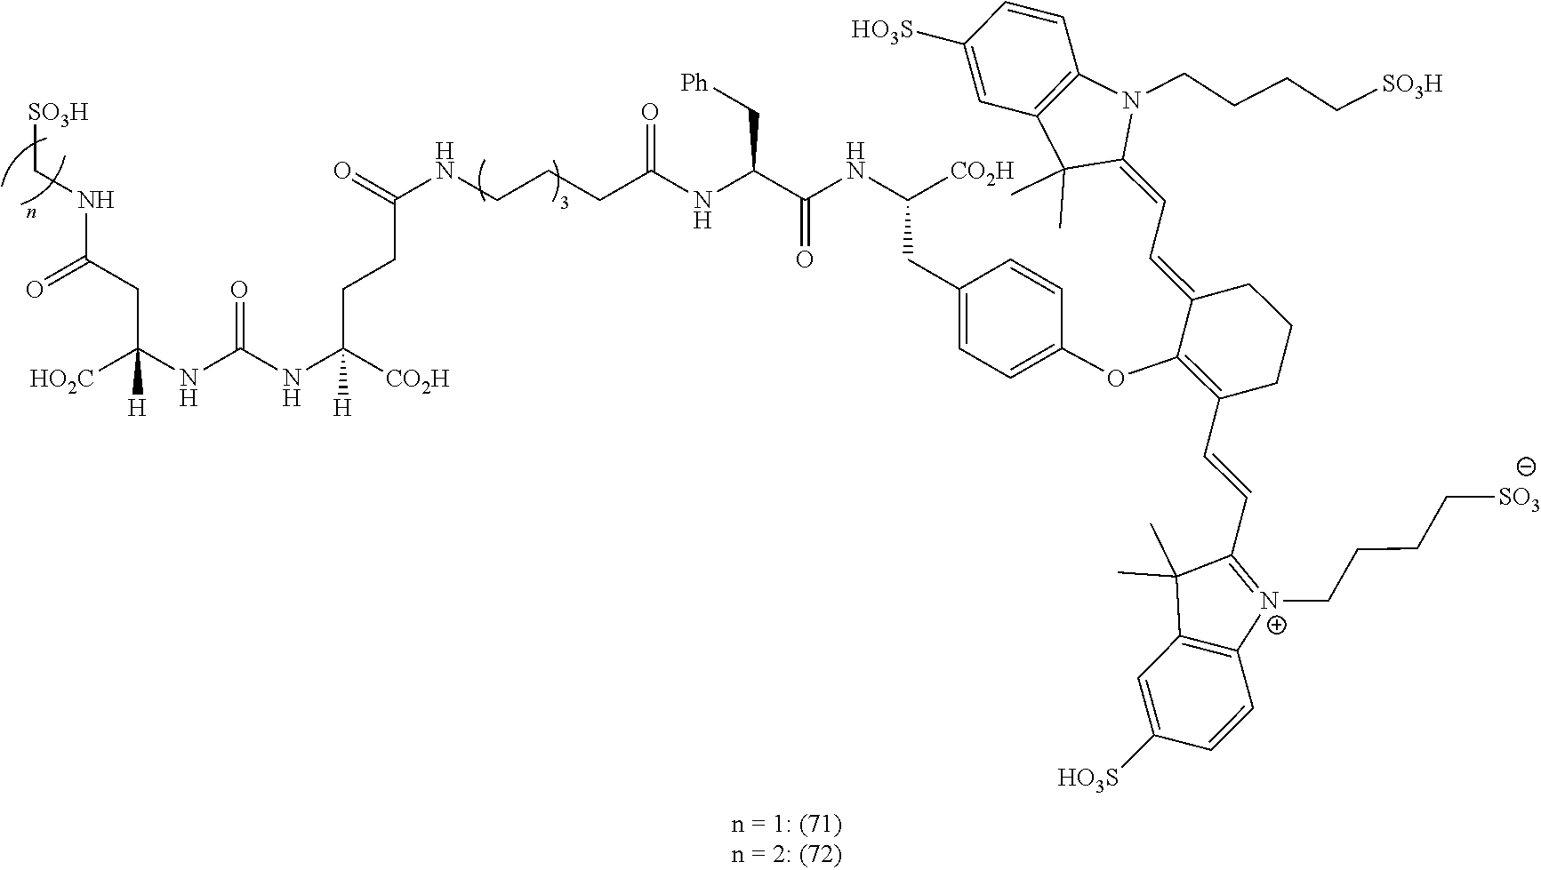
O=C(CCC(NC(NC([HO2C])(CC(NC[SO3H])=O)[H])=O)([CO2H])[H])NCCCC(NC(C(NC([CO2H])CC1=CC=C(OC2=C(C=CC3=[N+](CCCC[SO3])C4=C(C3(C)C)C=C([HO3S])C=C4)CCCC2=CC=C2N(CCCC[SO3H])C3=C(C2(C)C)C=C([HO3S])C=C3)C=C1)=O)C[Ph])=O
